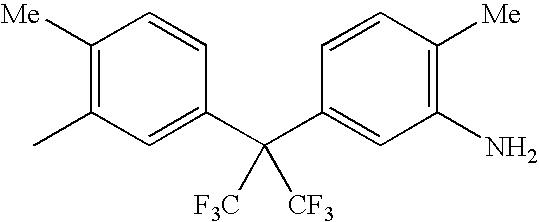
C1([Me])=C(C)C=C(C(C2=CC(N)=C([Me])C=C2)([CF3])[F3C])C=C1
